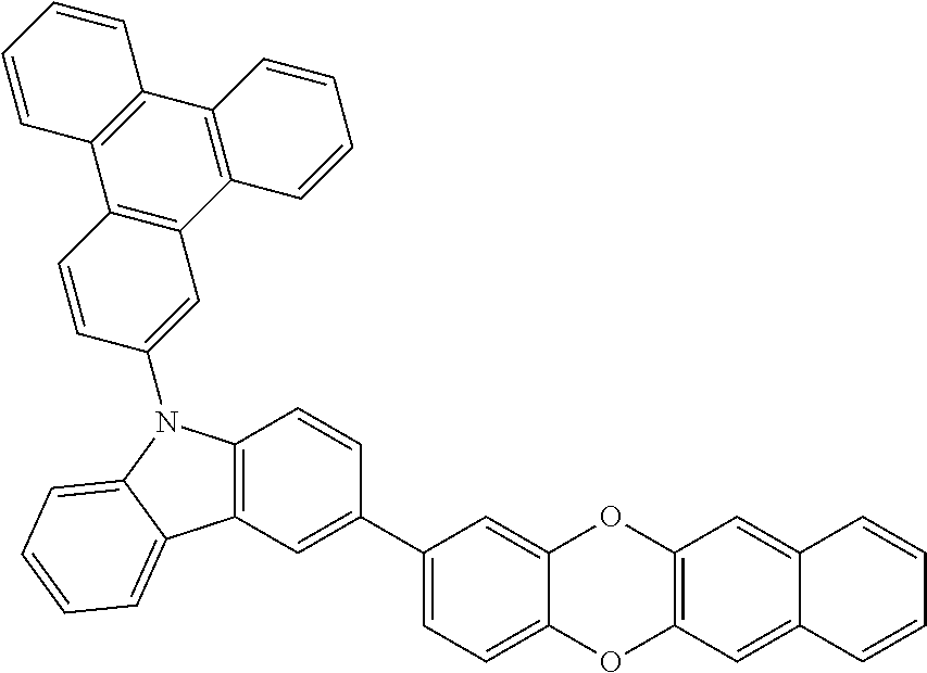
C1(C2=CC3=C(C=C2)N(C2=CC4=C(C=C2)C2=C(C5=C4C=CC=C5)C=CC=C2)C2=CC=CC=C32)=CC=C2C(=C1)OC1=C(O2)C=C2C(=C1)C=CC=C2
